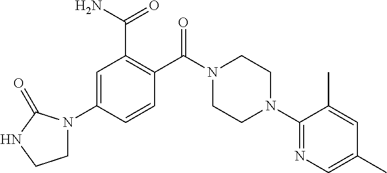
C1=C(N2CCNC2=O)C=CC(C(N2CCN(C3=NC=C(C)C=C3C)CC2)=O)=C1C(N)=O
